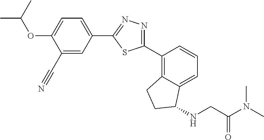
C1(C#N)=CC(C2=NN=C(C3=C4C(=CC=C3)C(NCC(N(C)C)=O)CC4)S2)=CC=C1OC(C)C
